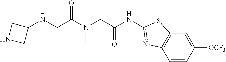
C1=CC([OCF3])=CC2=C1N=C(NC(CN(C)C(CNC1CNC1)=O)=O)S2
